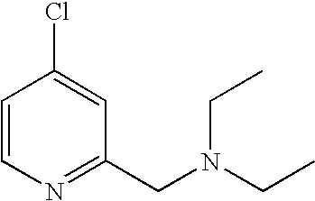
C1=CN=C(CN(CC)CC)C=C1Cl
